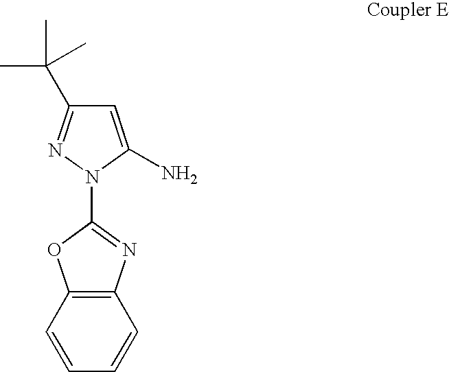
C1=CC2=C(C=C1)N=C(N1C(N)=CC(C(C)(C)C)=N1)O2
